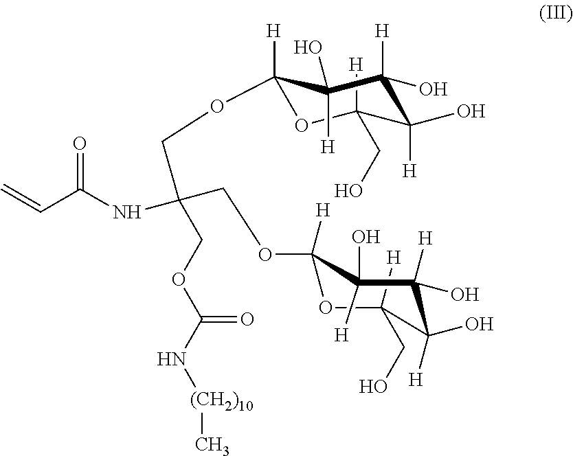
C1(CO)([H])OC(OCC(NC(C=C)=O)(COC2([H])C(O)([H])C([H])(O)C(O)([H])C([H])(CO)O2)COC(=O)N[(CH2)10]C)([H])C(O)([H])C(O)([H])C1([H])O
